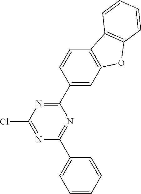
C1(C2=CC3=C(C=C2)C2=C(O3)C=CC=C2)=NC(Cl)=NC(C2=CC=CC=C2)=N1
